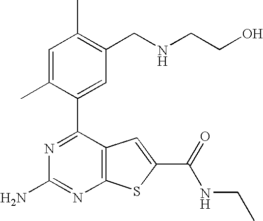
N1=C(C2=CC(CNCCO)=C(C)C=C2C)C2=C(N=C1N)SC(C(=O)NCC)=C2
